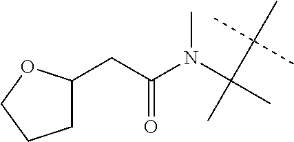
C(C(C)(C)C)(C)(C)N(C(CC1CCCO1)=O)C
